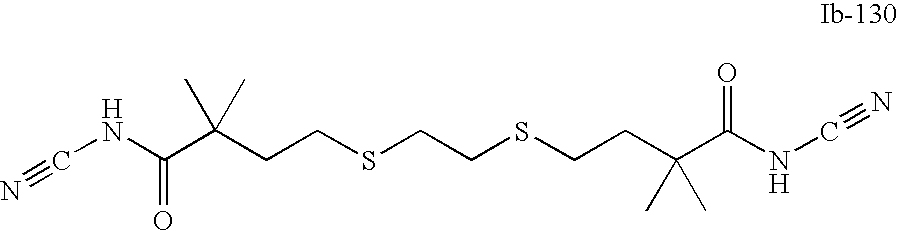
C(CCSCCSCCC(C(NC#N)=O)(C)C)(C)(C)C(NC#N)=O
